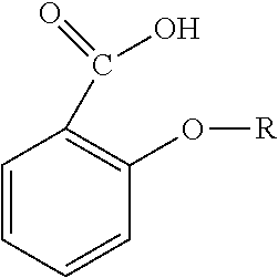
C1=CC=CC(O[R])=C1C(=O)O
